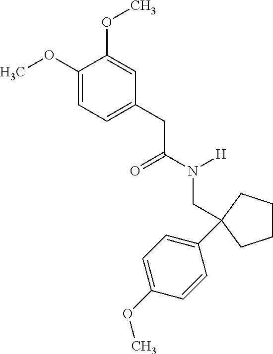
COC1=CC=C(CC(N([H])CC2(C3=CC=C(OC)C=C3)CCCC2)=O)C=C1OC
